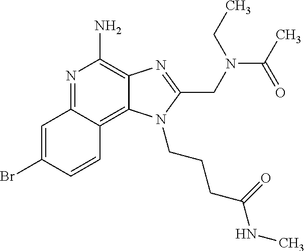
C1=C(Br)C=CC2=C3C(=C(N)N=C12)N=C(CN(C(C)=O)CC)N3CCCC(NC)=O
